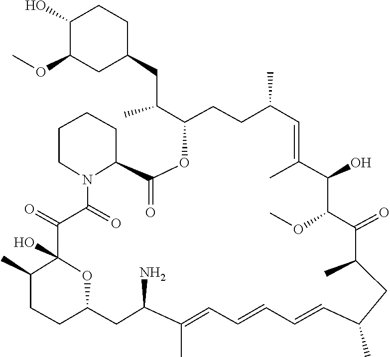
O(C1C(O)C(C)=CC(C)CCC(C(CC2CC(OC)C(O)CC2)C)OC(=O)C2CCCCN2C(=O)C(=O)C2(O)C(C)CCC(CC(N)C(C)=CC=CC=CC(C)CC(C)C1=O)O2)C
